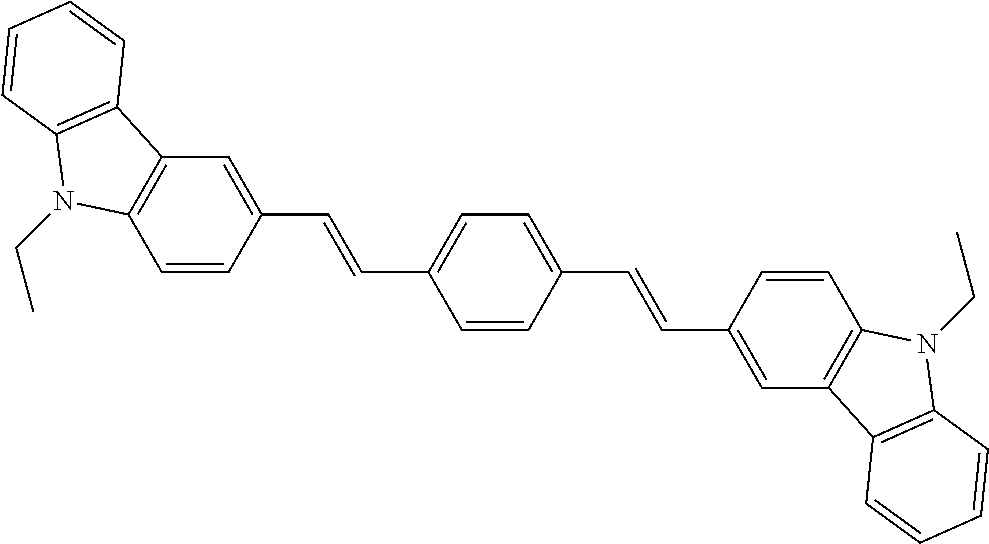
C1=CC(C=CC2=CC=C(C=CC3=CC4=C(C=C3)N(CC)C3=C4C=CC=C3)C=C2)=CC2=C1N(CC)C1=C2C=CC=C1
